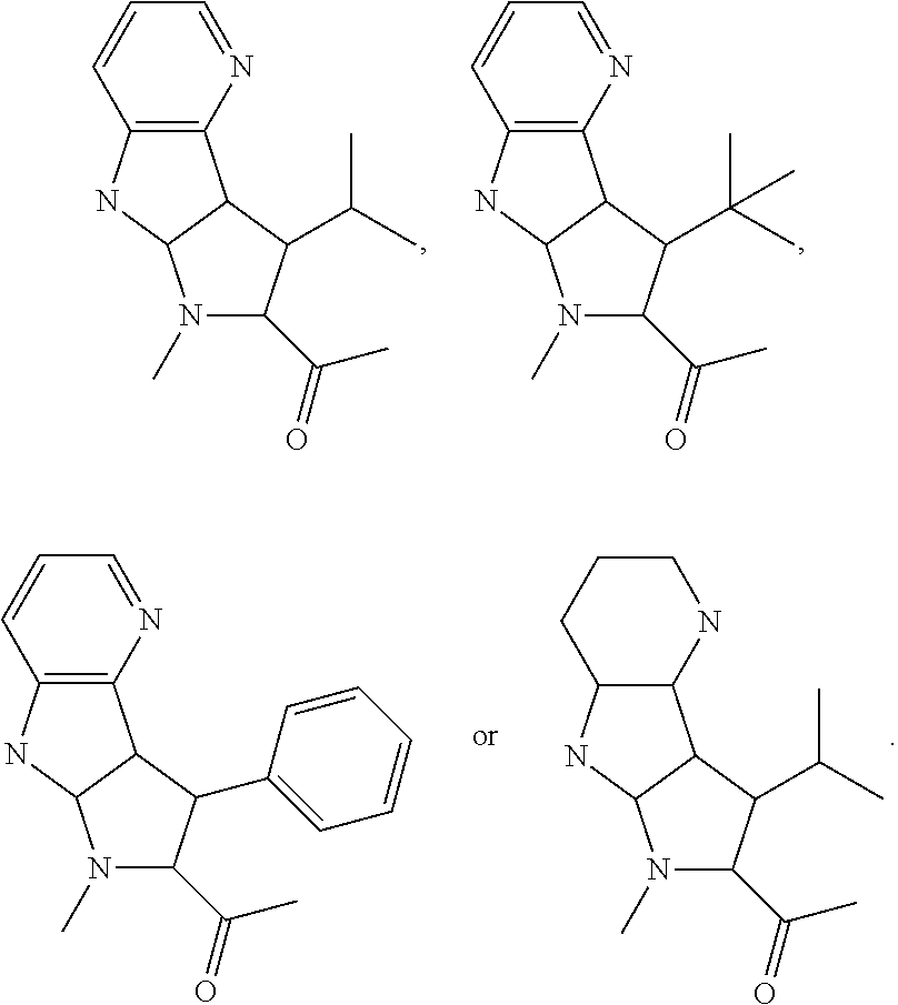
N1(C)C(C(C)=O)C(C(C)C)C2C1NC1=C2N=CC=C1.N1(C)C(C(C)=O)C(C(C)(C)C)C2C1NC1=C2N=CC=C1.N1(C)C(C(C)=O)C(C2=CC=CC=C2)C2C1NC1=C2N=CC=C1.N1(C)C(C(C)=O)C(C(C)C)C2C1NC1C2NCCC1
